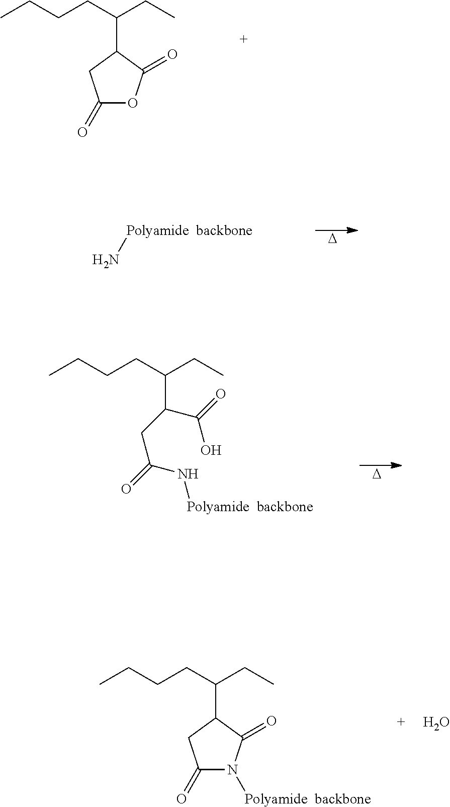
CCCCC(CC)C1C(=O)OC(=O)C1.[D].N[Polyamide  backbone].[D].CCCCC(CC)C(CC(=O)N[Polyamide  backbone])C(=O)O.CCCCC(CC)C1C(=O)N([Polyamide  backbone])C(=O)C1.O
